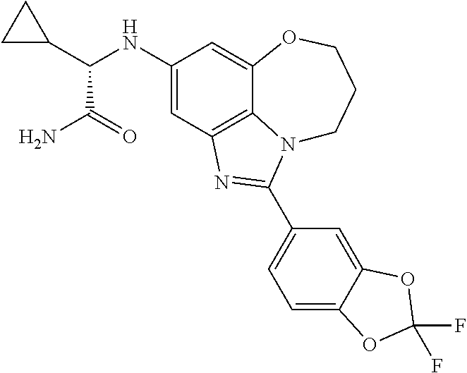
C1(NC(C2CC2)C(N)=O)=CC2=C3C(=C1)OCCCN3C(C1=CC=C3C(=C1)OC(F)(F)O3)=N2
